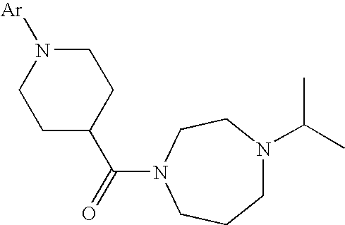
C1N([Ar])CCC(C(=O)N2CCCN(C(C)C)CC2)C1
